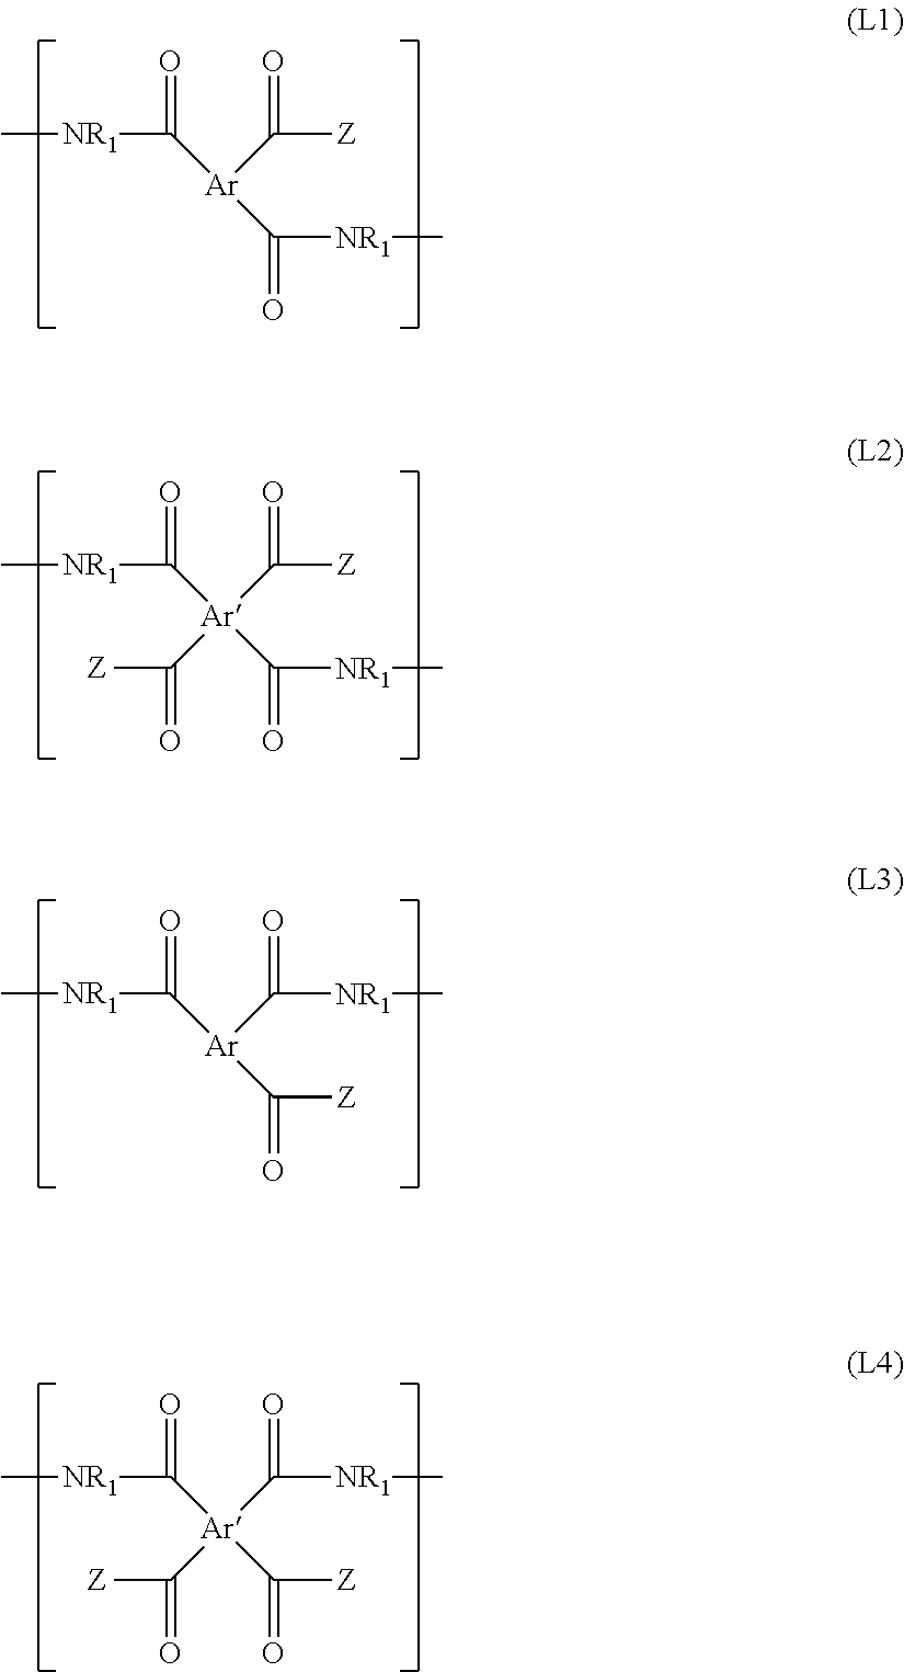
C[NR1]C([Ar](C([Z])=O)C([NR1]C)=O)=O.C[NR1]C([Ar](C([Z])=O)(C([NR1]C)=O)C([Z])=O)=O.C[NR1]C([Ar](C([NR1]C)=O)C([Z])=O)=O.C[NR1]C([Ar](C([NR1]C)=O)(C([Z])=O)C([Z])=O)=O
